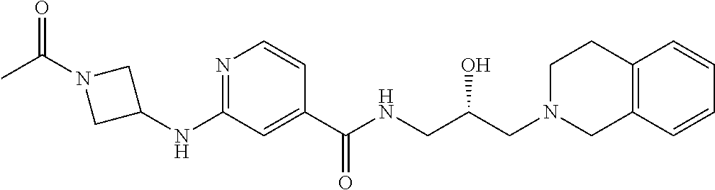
C1(C(NCC(CN2CC3=C(CC2)C=CC=C3)O)=O)=CC(NC2CN(C(C)=O)C2)=NC=C1
